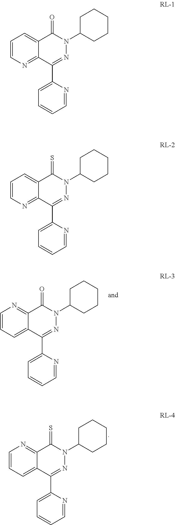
C1=CC=C2C(=N1)C(=O)N(C1CCCCC1)N=C2C1=CC=CC=N1.C1=CC=C2C(=N1)C(=S)N(C1CCCCC1)N=C2C1=CC=CC=N1.C1=CN=C2C(=C1)C(=O)N(C1CCCCC1)N=C2C1=CC=CC=N1.C1=CN=C2C(=C1)C(=S)N(C1CCCCC1)N=C2C1=CC=CC=N1
